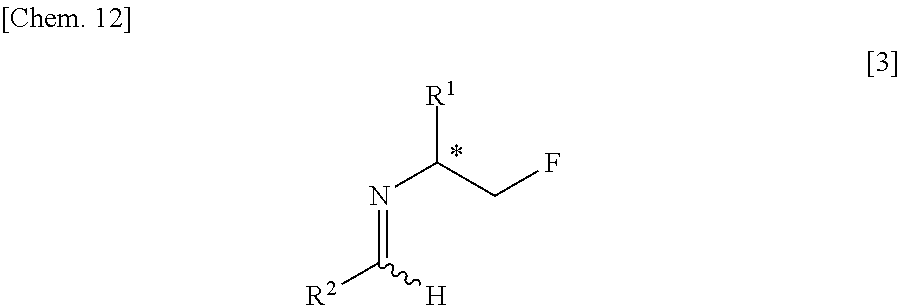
N(C(CF)[R1])=C([R2])[H]
